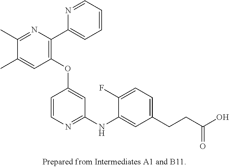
C1(OC2=CC(NC3=CC(CCC(O)=O)=CC=C3F)=NC=C2)=C(C2=CC=CC=N2)N=C(C)C(C)=C1
